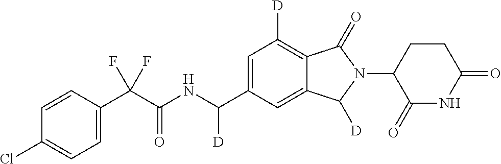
C1=CC(C(C(NC(C2=CC([D])=C3C(=C2)C([D])N(C2C(=O)NC(=O)CC2)C3=O)[D])=O)(F)F)=CC=C1Cl
